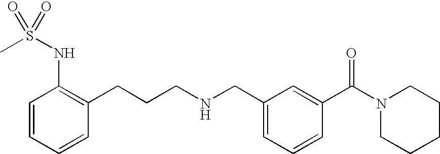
CS(NC1=C(CCCNCC2=CC=CC(C(=O)N3CCCCC3)=C2)C=CC=C1)(=O)=O
